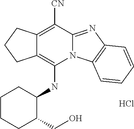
Cl.C12=C([CN])C3=NC4=C(N3C(NC3C(CO)CCCC3)=C1CCC2)C=CC=C4
